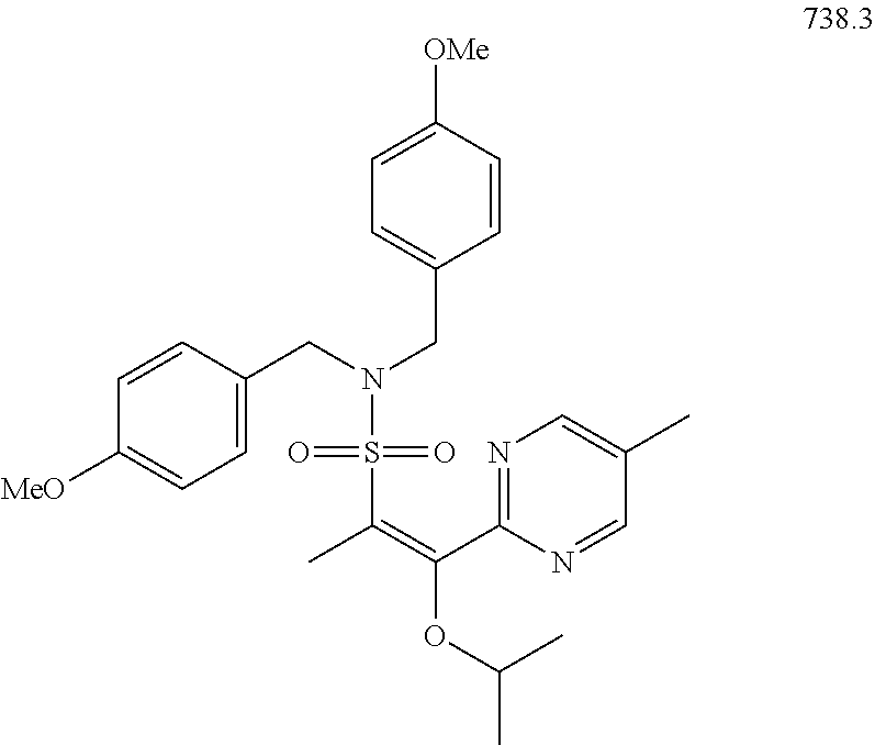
C1=CC([MeO])=CC=C1CN(CC1=CC=C([OMe])C=C1)S(C(C)=C(C1=NC=C(C)C=N1)OC(C)C)(=O)=O
